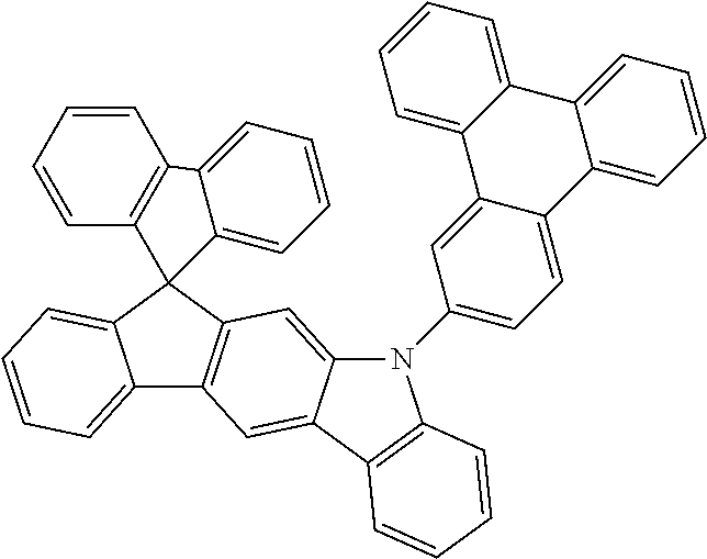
C12=CC=CC=C1C1(C3=C2C=C2C(=C3)N(C3=CC=C4C(=C3)C3=CC=CC=C3C3=CC=CC=C43)C3=C2C=CC=C3)C2=C(C3=CC=CC=C13)C=CC=C2
